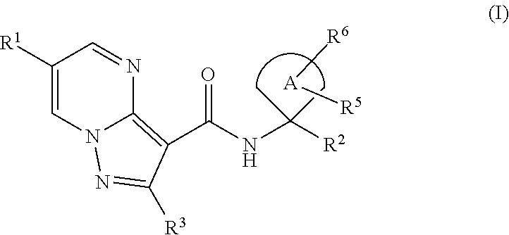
C1([R1])=CN2C(=C(C(NC([R2])(C)C)=O)C([R3])=N2)N=C1.[A]([R6])[R5]
